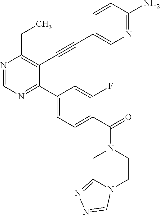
N1=CN=C(C2=CC=C(C(N3CC4=NN=CN4CC3)=O)C(F)=C2)C(C#CC2=CN=C(N)C=C2)=C1CC
